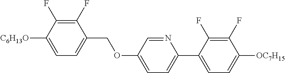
C1(F)=C(F)C([C6H13O])=CC=C1COC1=CC=C(C2=CC=C([OC7H15])C(F)=C2F)N=C1
